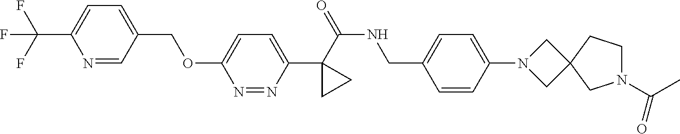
C(C1=CC=C(C(F)(F)F)N=C1)OC1=CC=C(C2(C(NCC3=CC=C(N4CC5(C4)CN(C(C)=O)CC5)C=C3)=O)CC2)N=N1
